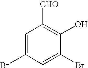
C1=C(Br)C=C(Br)C(O)=C1[CHO]
